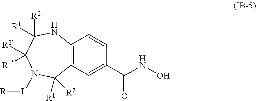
C12=C(C=C(C(N[OH])=O)C=C1)C([R1])([R2])N([L][R])C([R2])([R1])C([R1])([R2])N2
